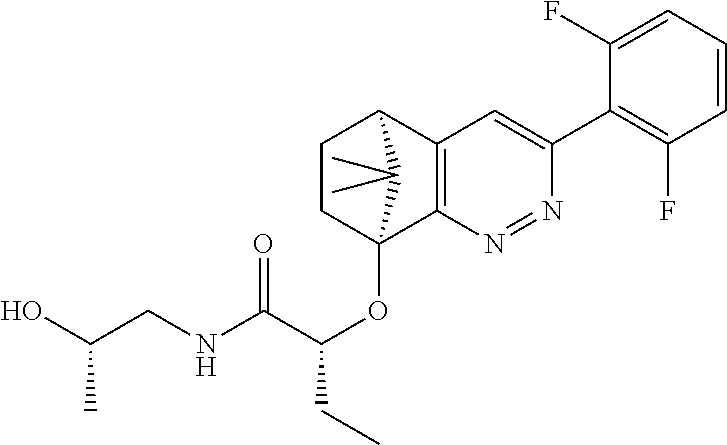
C1CC2(OC(C(NCC(O)C)=O)CC)C3=C(C1C2(C)C)C=C(C1=C(F)C=CC=C1F)N=N3
